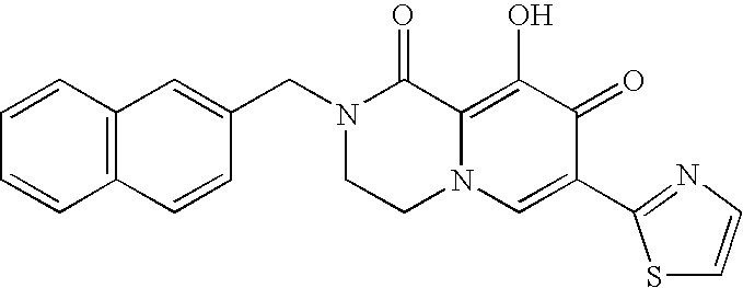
C12=C(C=CC(CN3CCN4C(=C(O)C(=O)C(C5=NC=CS5)=C4)C3=O)=C1)C=CC=C2
